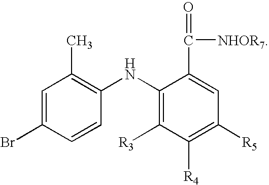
C1(Br)=CC(C)=C(NC2=C([R3])C([R4])=C([R5])C=C2C(=O)[NHOR7])C=C1
